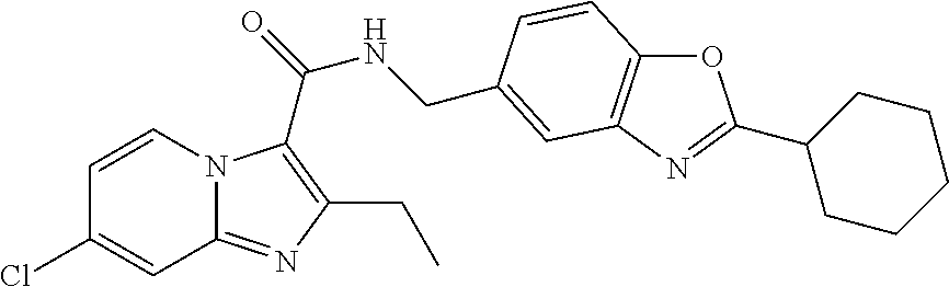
C12=NC(CC)=C(C(=O)NCC3=CC4=C(OC(C5CCCCC5)=N4)C=C3)N1C=CC(Cl)=C2
